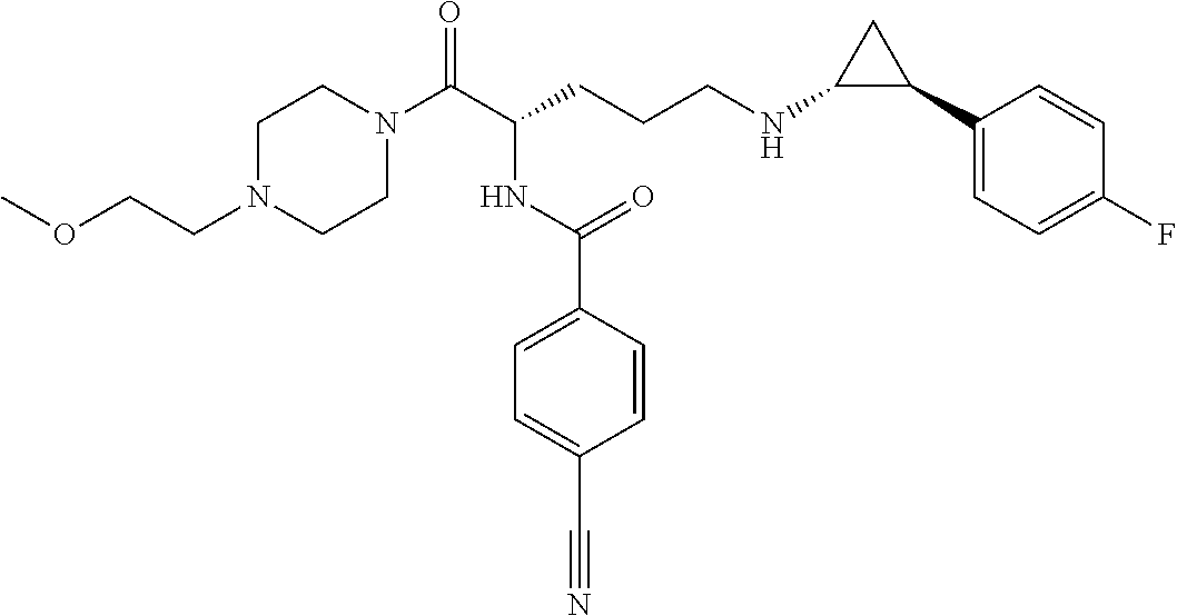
C1N(CCOC)CCN(C(C(CCCNC2C(C3=CC=C(F)C=C3)C2)NC(C2=CC=C(C#N)C=C2)=O)=O)C1
